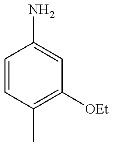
C1=CC(C)=C([OEt])C=C1N
